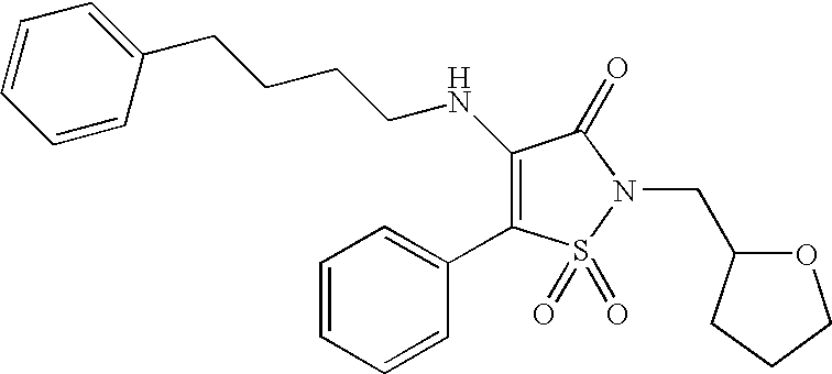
C1(NCCCCC2=CC=CC=C2)=C(C2=CC=CC=C2)S(=O)(=O)N(CC2OCCC2)C1=O
